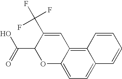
C12=CC=C3C(=C1C=C(C(F)(F)F)C(C(O)=O)O2)C=CC=C3
